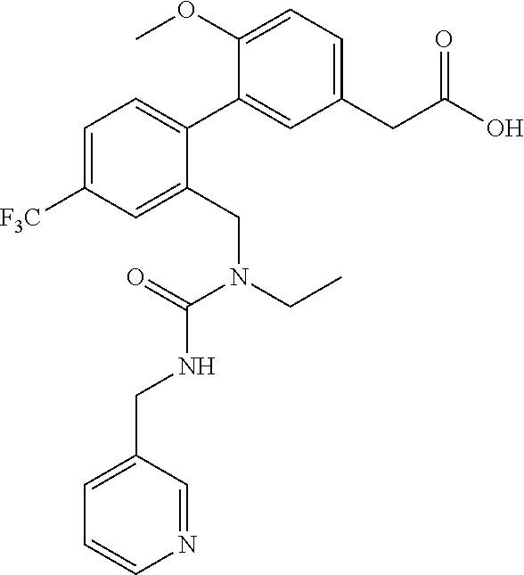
C1=C([F3C])C=C(CN(CC)C(=O)NCC2=CC=CN=C2)C(C2=CC(CC(O)=O)=CC=C2OC)=C1
